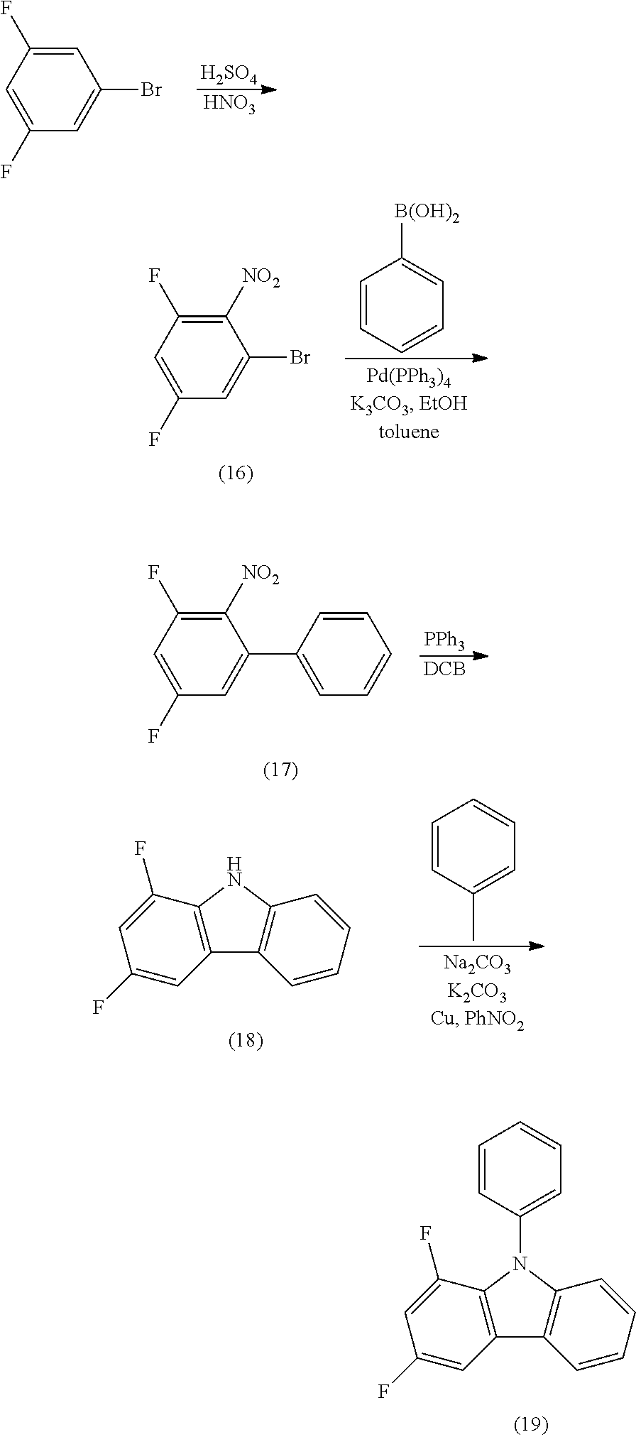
[H2SO4].[HNO3].C1(F)=CC(Br)=CC(F)=C1.C1=CC=CC=C1[B(OH)2].C1(F)=C([NO2])C(Br)=CC(F)=C1.C1(F)=C([NO2])C(C2=CC=CC=C2)=CC(F)=C1.[PPh3].[DCB].C12=C(C(F)=CC(F)=C1)N(C1=CC=CC=C1)C1=C2C=CC=C1.C12=C(C(F)=CC(F)=C1)NC1=C2C=CC=C1.C1=CC(C)=CC=C1
